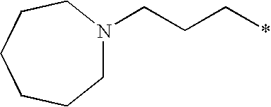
C1N(CCC*)CCCCC1
